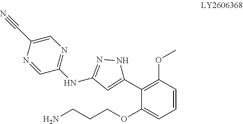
C1(OCCCN)=CC=CC(OC)=C1C1=CC(NC2=NC=C(C#N)N=C2)=NN1
